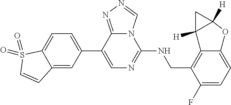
C1(F)=CC=C2C(=C1CNC1=NC=C(C3=CC=C4C(=C3)C=CS4(=O)=O)C3=NN=CN13)C1([H])C([H])(O2)C1
